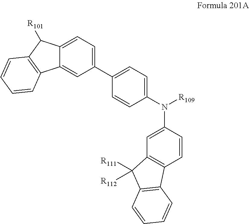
C1(C2=CC=C(N([R109])C3=CC4=C(C=C3)C3=C(C4([R111])[R112])C=CC=C3)C=C2)=CC=C2C(=C1)C1=C(C2[R101])C=CC=C1
